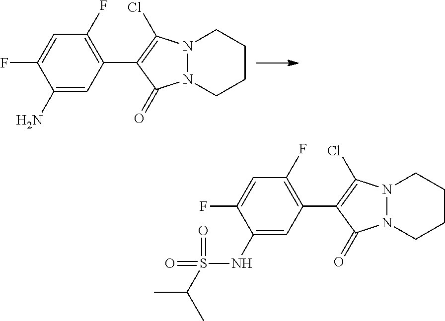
C1(N)=CC(C2=C(Cl)N3N(C2=O)CCCC3)=C(F)C=C1F.C1(NS(=O)(C(C)C)=O)=CC(C2=C(Cl)N3N(C2=O)CCCC3)=C(F)C=C1F
